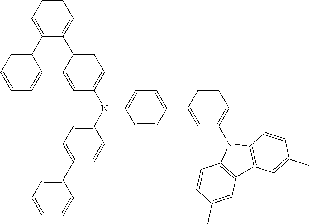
C1=C(C2=CC=CC=C2)C(C2=CC=C(N(C3=CC=C(C4=CC=CC=C4)C=C3)C3=CC=C(C4=CC(N5C6=C(C7=C5C=CC(C)=C7)C=C(C)C=C6)=CC=C4)C=C3)C=C2)=CC=C1
